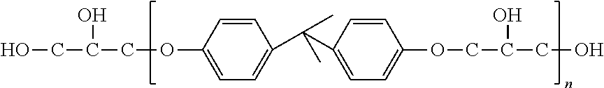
OCC(COC1=CC=C(C(C2=CC=C(OCC(CO)O)C=C2)(C)C)C=C1)O
